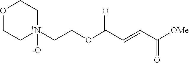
C(COC(C=CC([OMe])=O)=O)[N+]1([-O])CCOCC1
